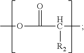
COC(=O)C(C)[R2]
